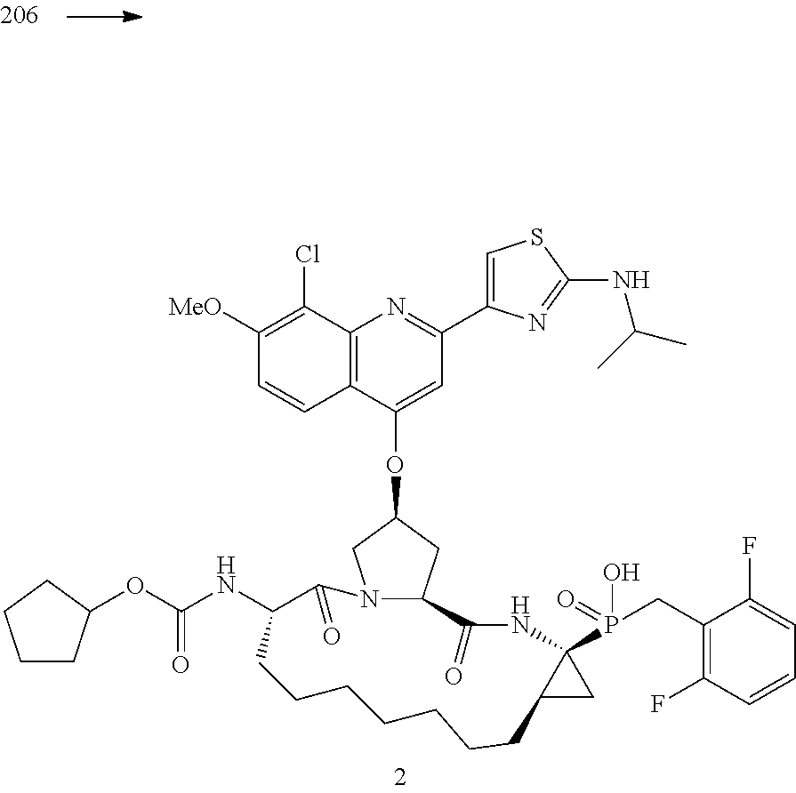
C12=C(C(OC3CN4C(C3)C(=O)NC3(P(CC5=C(F)C=CC=C5F)(O)=O)C(C3)CCCCCCCC(NC(OC3CCCC3)=O)C4=O)=CC(C3=CSC(NC(C)C)=N3)=N1)C=CC([MeO])=C2Cl
